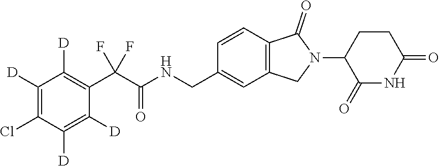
C1(CNC(C(C2=C([D])C([D])=C(Cl)C([D])=C2[D])(F)F)=O)=CC2=C(C=C1)C(=O)N(C1C(=O)NC(=O)CC1)C2
